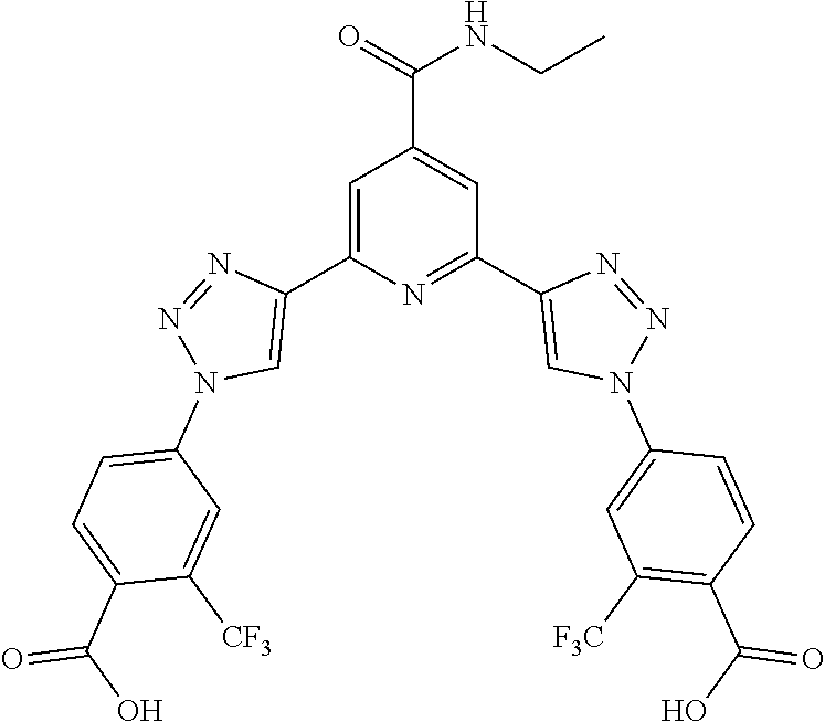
C1=C(C2=CN(C3=CC=C(C(O)=O)C([CF3])=C3)N=N2)N=C(C2=CN(C3=CC([F3C])=C(C(O)=O)C=C3)N=N2)C=C1C(=O)NCC
